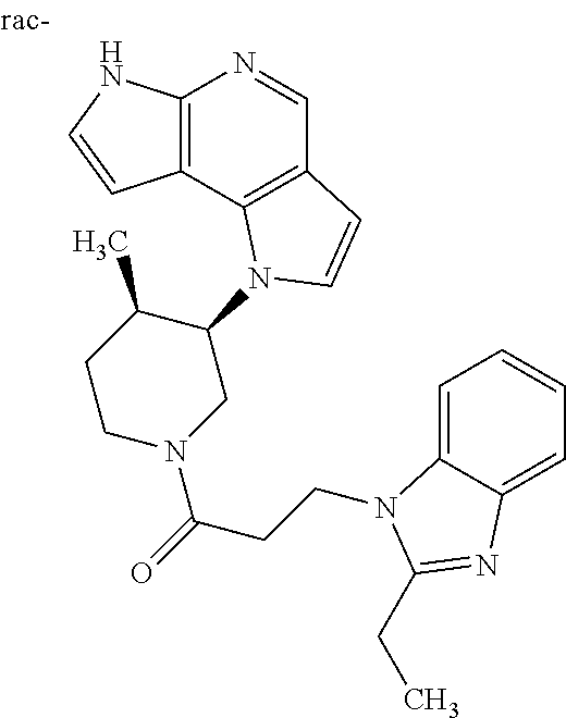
C12=C(C3=C(C=N1)C=CN3C1C(C)CCN(C(=O)CCN3C4=CC=CC=C4N=C3CC)C1)C=CN2
